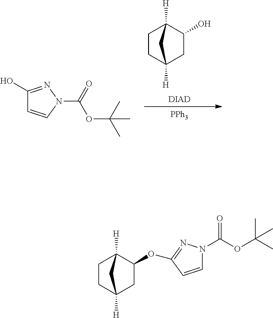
C1=CC(OC2C3([H])CCC([H])(C2)C3)=NN1C(=O)OC(C)(C)C.[DIAD].C1(O)C2([H])CCC([H])(C1)C2.[PPh3].C1(O)=NN(C(OC(C)(C)C)=O)C=C1
